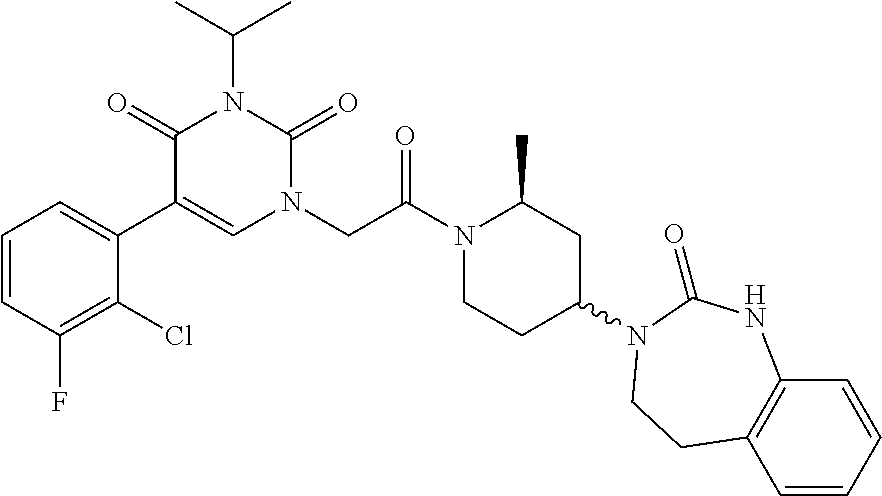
C1=CC(F)=C(Cl)C(C2=CN(CC(N3CCC(N4C(=O)NC5=C(C=CC=C5)CC4)CC3C)=O)C(=O)N(C(C)C)C2=O)=C1
